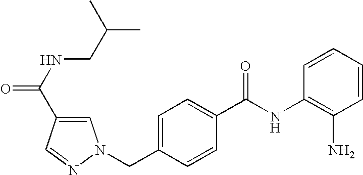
C1=CC=CC(NC(C2=CC=C(CN3C=C(C(NCC(C)C)=O)C=N3)C=C2)=O)=C1N
